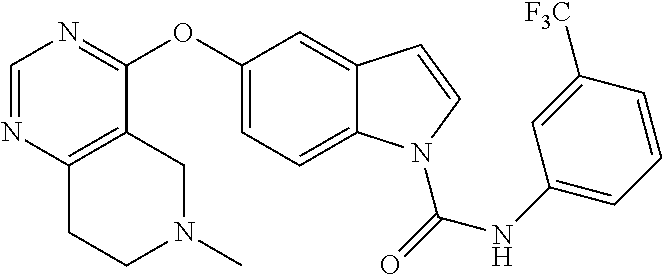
C1=NC2=C(C(OC3=CC=C4C(=C3)C=CN4C(=O)NC3=CC=CC([F3C])=C3)=N1)CN(C)CC2
